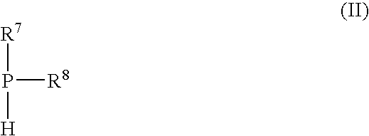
[R7]P([H])[R8]
